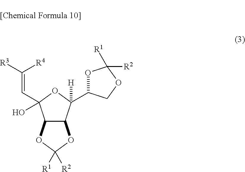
O1C(C2([H])C3C(C(O)(C=C([R3])[R4])O2)OC([R1])([R2])O3)COC1([R1])[R2]
